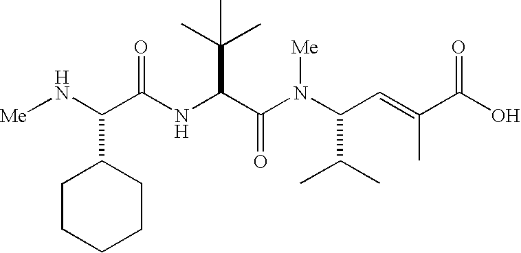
C(C(NC(C(N(C(C=C(C(O)=O)C)C(C)C)[Me])=O)C(C)(C)C)=O)(C1CCCCC1)N[Me]
